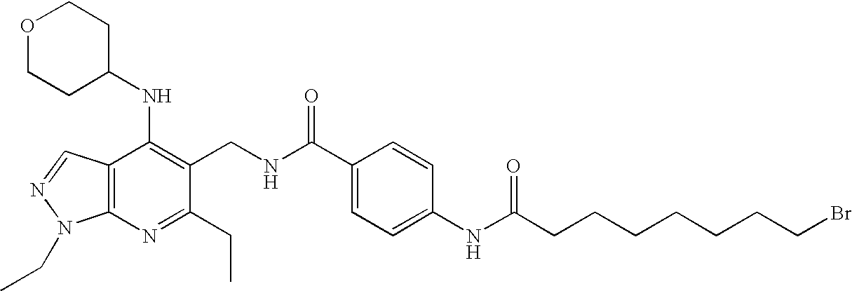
C12=C(N=C(CC)C(CNC(=O)C3=CC=C(NC(=O)CCCCCCCBr)C=C3)=C1NC1CCOCC1)N(CC)N=C2
